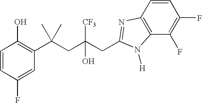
C1(F)=CC(C(CC(CC2=NC3=C(C(F)=C(F)C=C3)N2[H])([CF3])O)(C)C)=C(O)C=C1
